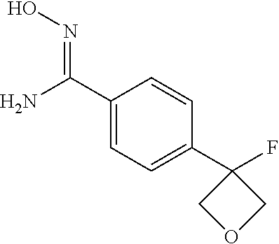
C(C1=CC=C(C2(F)COC2)C=C1)(N)=NO
